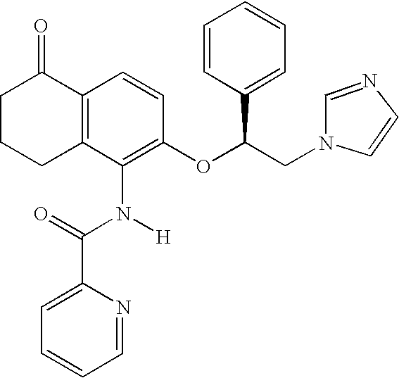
C1(N([H])C(C2=CC=CC=N2)=O)=C(OC(CN2C=CN=C2)C2=CC=CC=C2)C=CC2=C1CCCC2=O
